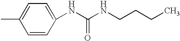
C1=CC(NC(NCCCC)=O)=CC=C1C
